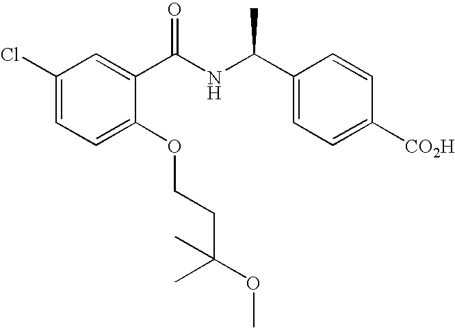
C1(Cl)=CC=C(OCCC(C)(C)OC)C(C(NC(C2=CC=C([CO2H])C=C2)C)=O)=C1
